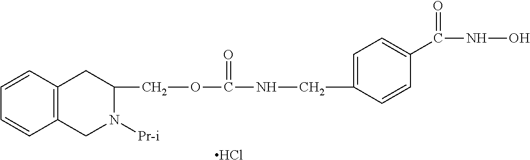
C1(CNC(OCC2CC3=C(CN2[Pr-i])C=CC=C3)=O)=CC=C(C(NO)=O)C=C1.Cl
